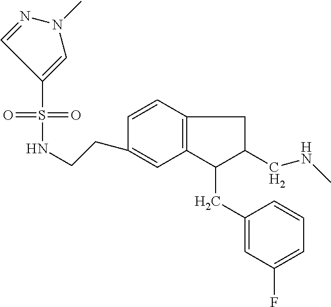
S(=O)(=O)(C1=CN(C)N=C1)NCCC1=CC2=C(C=C1)CC(CNC)C2CC1=CC(F)=CC=C1
